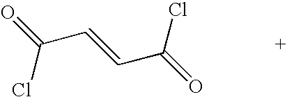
O=C(Cl)C=CC(=O)Cl
